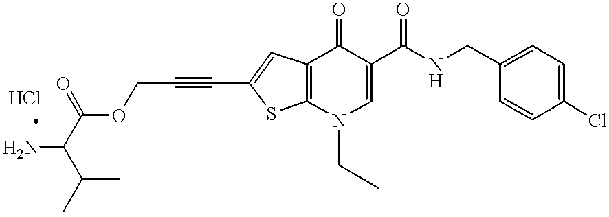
C1(CNC(C2=CN(CC)C3=C(C2=O)C=C(C#CCOC(C(N)C(C)C)=O)S3)=O)=CC=C(Cl)C=C1
